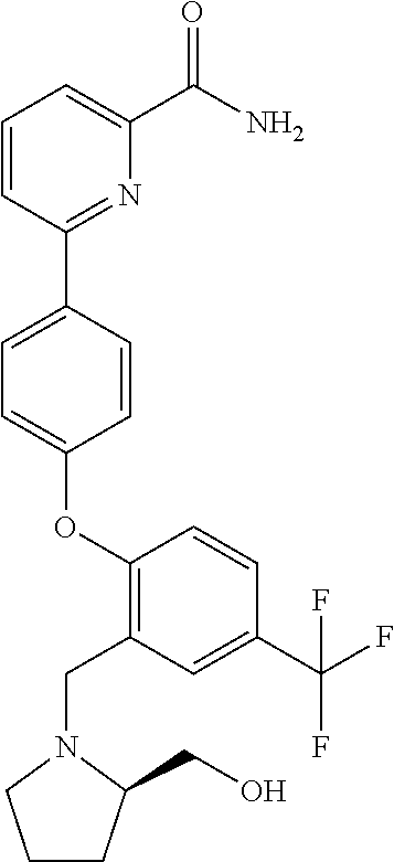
O(C1=CC=C(C2=NC(C(=O)N)=CC=C2)C=C1)C1=C(CN2C(CO)CCC2)C=C(C(F)(F)F)C=C1
